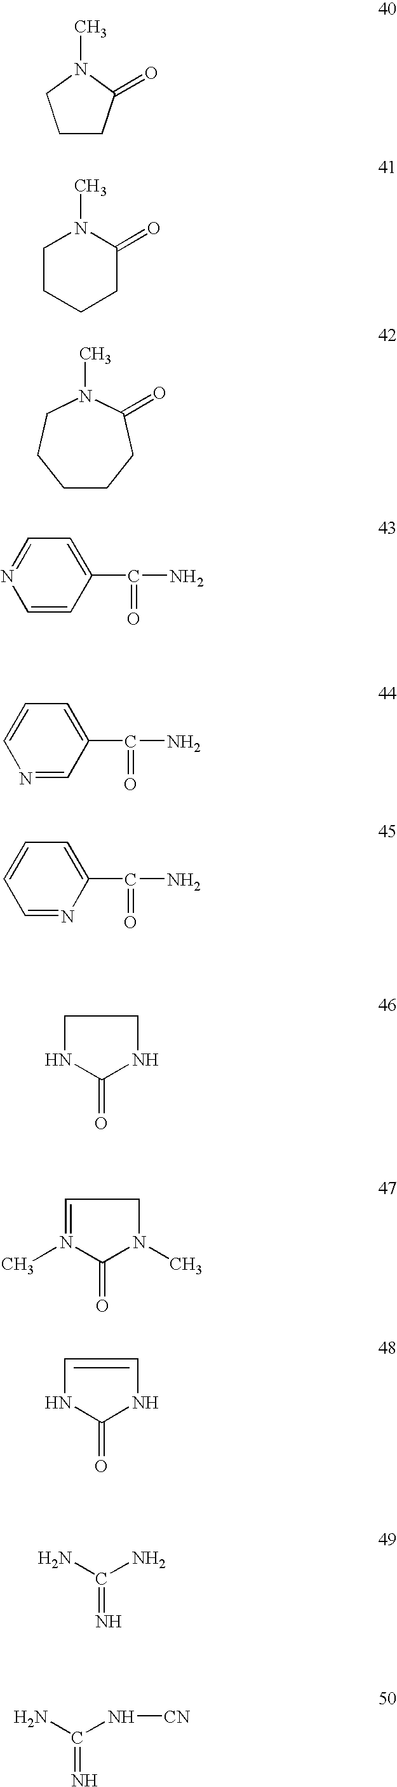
C1CC(=O)N(C)C1.C1CCCC(=O)N1C.C1CCC(=O)N(C)CC1.C1=CC(C(N)=O)=CC=N1.N1=CC(C(N)=O)=CC=C1.C1=NC(C(N)=O)=CC=C1.C1NC(=O)NC1.C1=N(C)C(=O)N(C)C1.C1=CNC(=O)N1.C(=N)(N)N.C(=N)(N[CN])N
